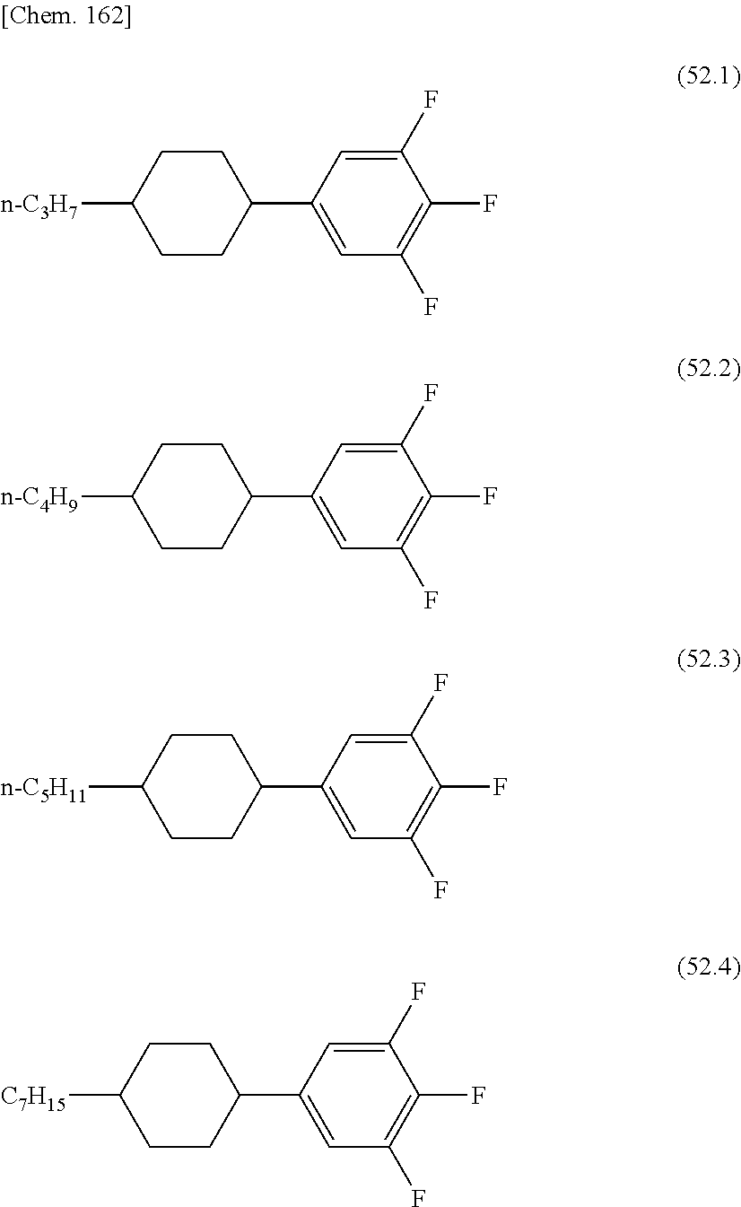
C1(C2=CC(F)=C(F)C(F)=C2)CCC([n-C5H11])CC1.C1(C2=CC(F)=C(F)C(F)=C2)CCC([C7H15])CC1.C1(C2=CC(F)=C(F)C(F)=C2)CCC([n-C4H9])CC1.C1(C2=CC(F)=C(F)C(F)=C2)CCC([n-C3H7])CC1
